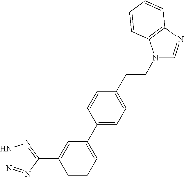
C1=C(C2=CC=C(CCN3C=NC4=C3C=CC=C4)C=C2)C=C(C2=NNN=N2)C=C1
